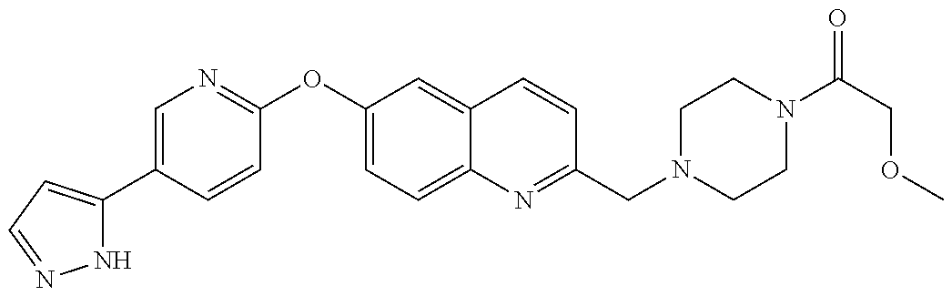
N1C(C2=CN=C(OC3=CC=C4C(=C3)C=CC(CN3CCN(C(COC)=O)CC3)=N4)C=C2)=CC=N1
